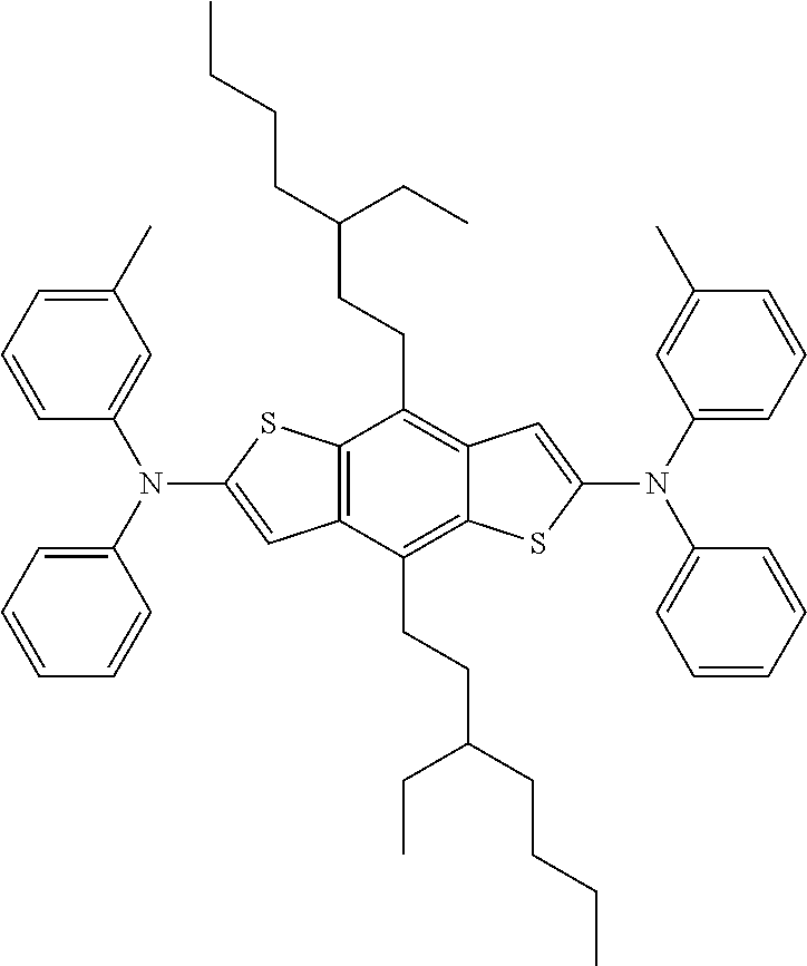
C12=C(C(CCC(CC)CCCC)=C3C(=C1CCC(CC)CCCC)C=C(N(C1=CC=CC(C)=C1)C1=CC=CC=C1)S3)C=C(N(C1=CC=CC=C1)C1=CC(C)=CC=C1)S2
